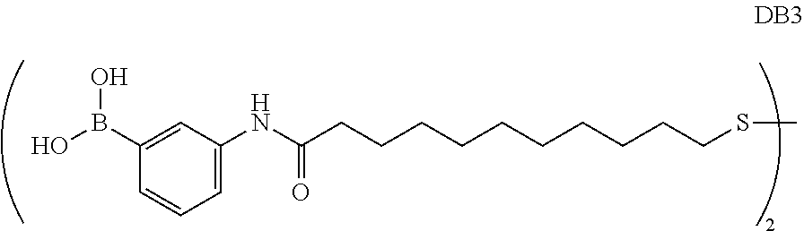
C1=CC=C(NC(CCCCCCCCCCSC)=O)C=C1B(O)O
